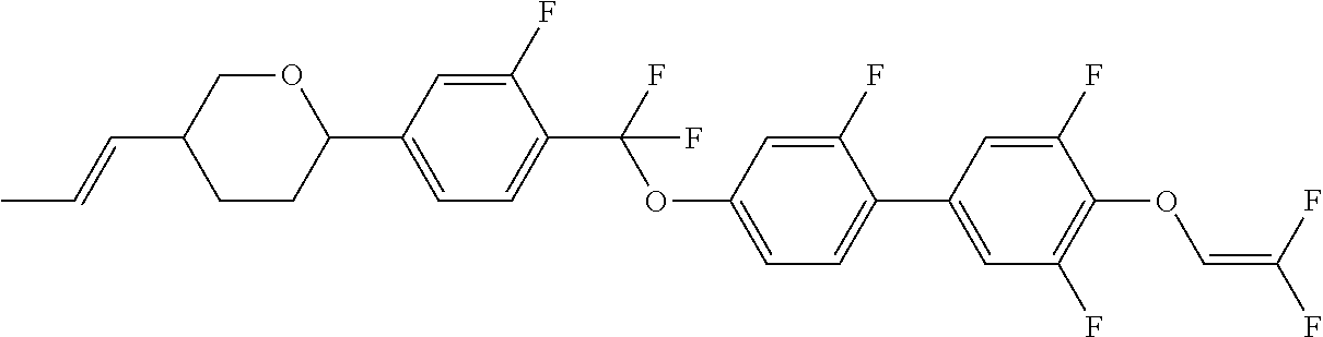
C1CC(C2=CC=C(C(F)(OC3=CC=C(C4=CC(F)=C(OC=C(F)F)C(F)=C4)C(F)=C3)F)C(F)=C2)OCC1C=CC
